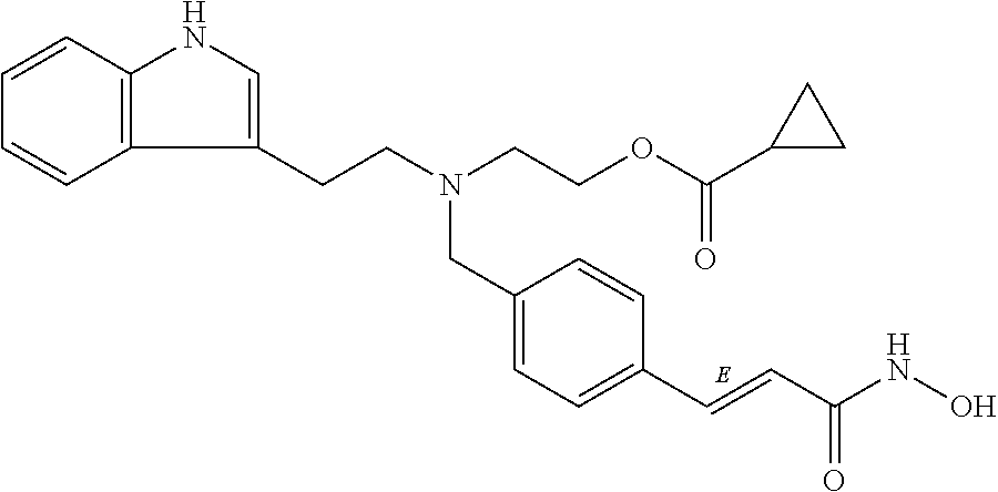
C12=C(C=CC=C1)NC=C2CCN(CCOC(=O)C1CC1)CC1=CC=C(C=CC(NO)=O)C=C1
